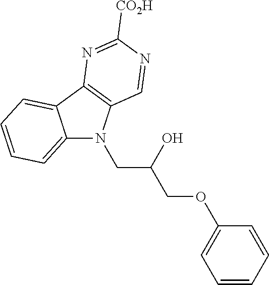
C12=CC=CC=C1C1=C(N2CC(COC2=CC=CC=C2)O)C=NC([CO2H])=N1
